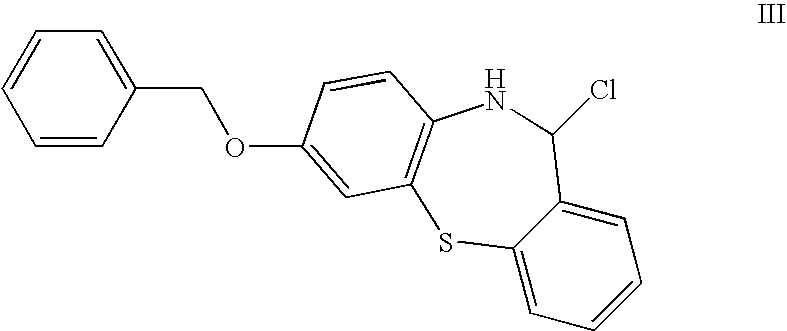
C12=CC=CC=C1C(Cl)NC1=C(S2)C=C(OCC2=CC=CC=C2)C=C1
